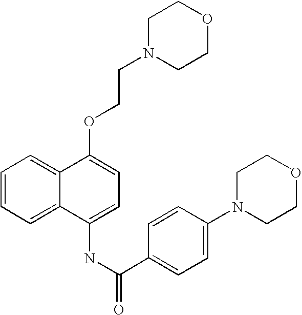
C1=CC=C2C(=C1)C(OCCN1CCOCC1)=CC=C2NC(C1=CC=C(N2CCOCC2)C=C1)=O
